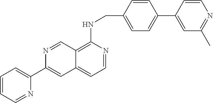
C1=CC=NC(C2=CC3=CC=NC(NCC4=CC=C(C5=CC(C)=NC=C5)C=C4)=C3C=N2)=C1
